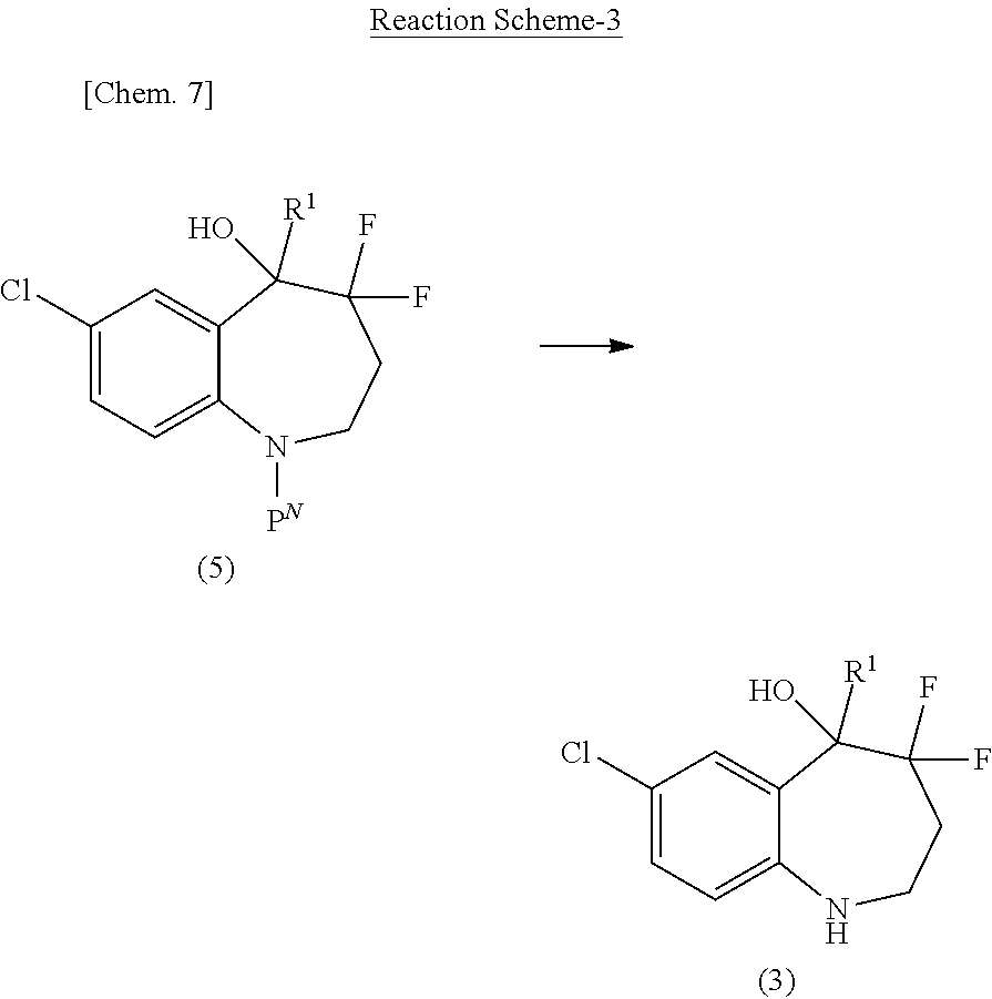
C1(Cl)=CC=C2C(=C1)C(O)([R1])C(F)(F)CCN2.C1(Cl)=CC=C2C(=C1)C(O)([R1])C(F)(F)CCN2[PN]
